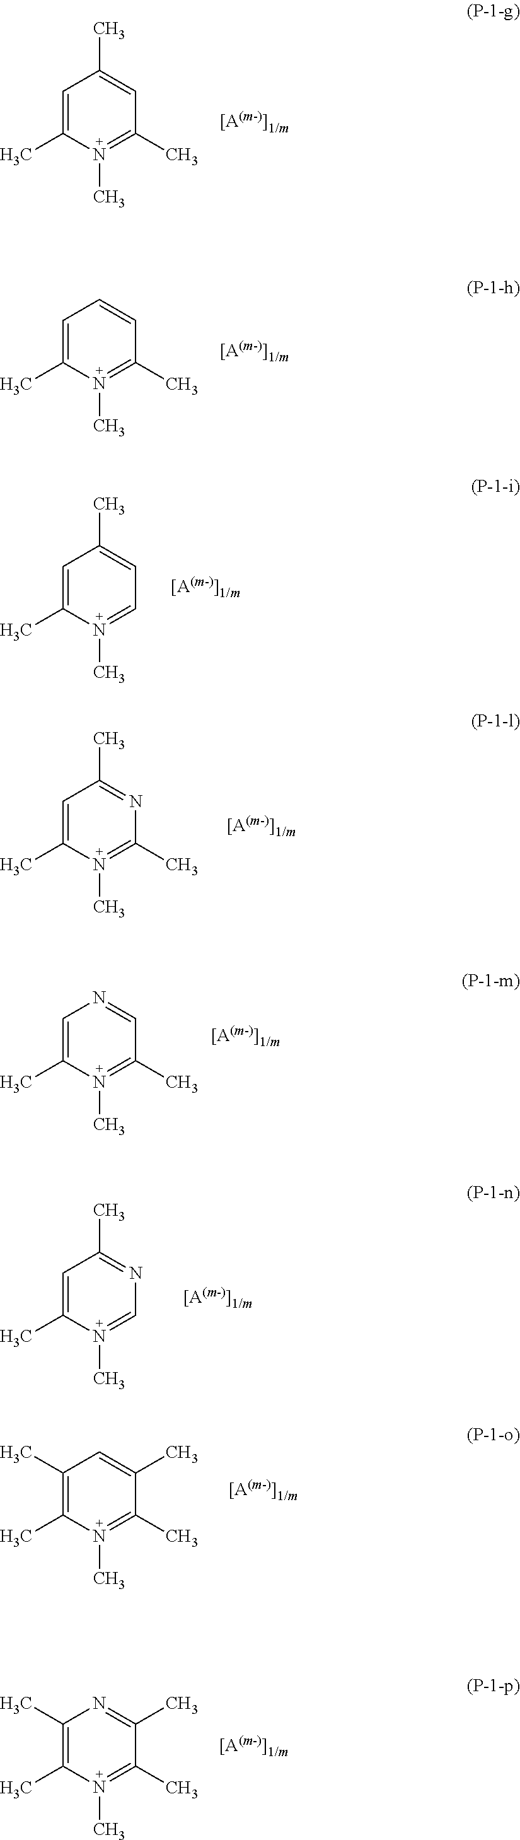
C1=C(C)N(C)=C(C)C=C1C.C1=C(C)N(C)=C(C)C=C1.C1=C(C)N(C)=CC=C1C.C1=C(C)N(C)=C(C)N=C1C.C1=C(C)N(C)=C(C)C=N1.C1=C(C)N(C)=CN=C1C.C1(C)=C(C)N(C)=C(C)C(C)=C1.C1(C)=C(C)N(C)=C(C)C(C)=N1
